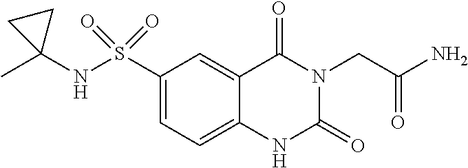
C1(S(NC2(C)CC2)(=O)=O)=CC=C2C(=C1)C(=O)N(CC(=O)N)C(=O)N2
